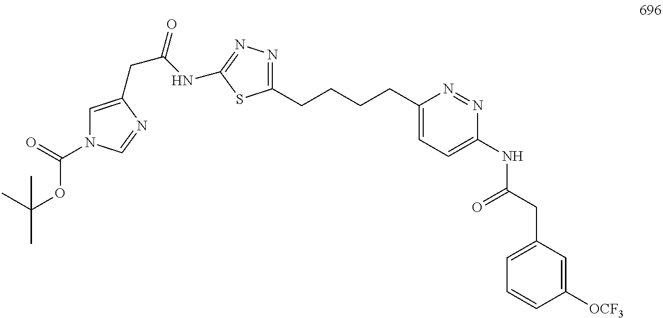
C(CCCC1=CC=C(NC(CC2=CC=CC([OCF3])=C2)=O)N=N1)C1=NN=C(NC(CC2=CN(C(OC(C)(C)C)=O)C=N2)=O)S1
